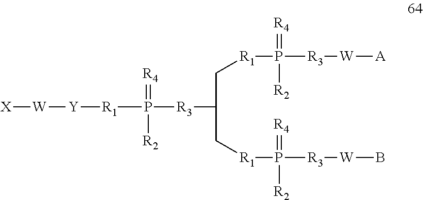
[R1](P(=[R4])([R2])[R3]C(C[R1]P([R2])(=[R4])[R3][W]B)C[R1]P([R2])(=[R4])[R3][W][A])[Y][W][X]
